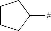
C1([#])CCCC1
